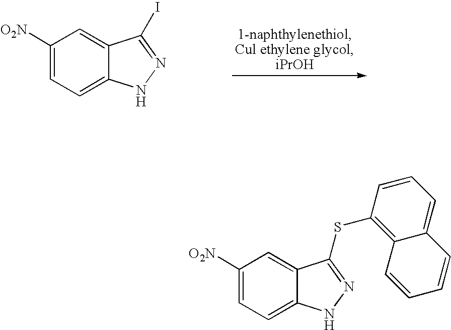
C1([O2N])=CC=C2C(=C1)C(I)=NN2.C1([O2N])=CC=C2C(=C1)C(SC1=C3C(=CC=C1)C=CC=C3)=NN2
